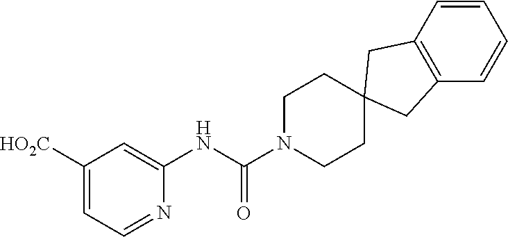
C1([HO2C])=CC=NC(NC(N2CCC3(CC2)CC2=C(C=CC=C2)C3)=O)=C1
